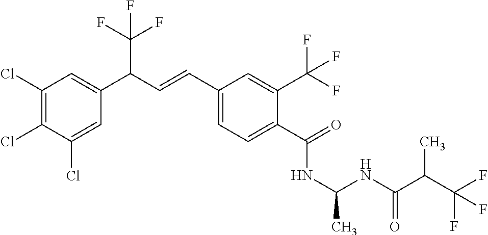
C1(Cl)=C(Cl)C(Cl)=CC(C(C=CC2=CC=C(C(=O)NC(C)NC(C(C(F)(F)F)C)=O)C(C(F)(F)F)=C2)C(F)(F)F)=C1
